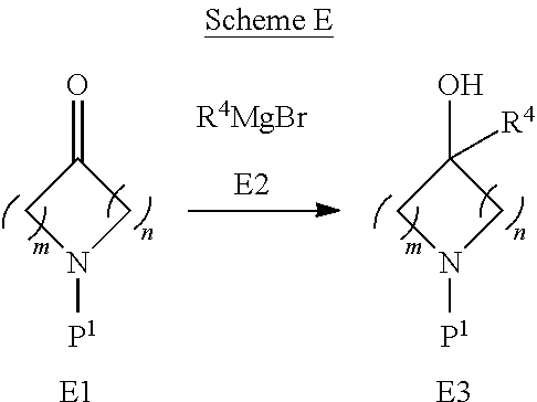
C1(=O)CN([P1])C1.[R4MgBr].C1(O)([R4])CN([P1])C1.[E1].[E3]
